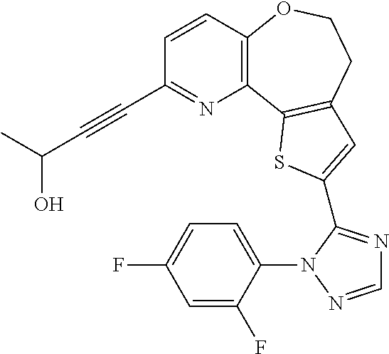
C1(C#CC(C)O)=NC2=C(C=C1)OCCC1=C2SC(C2=NC=NN2C2=CC=C(F)C=C2F)=C1
